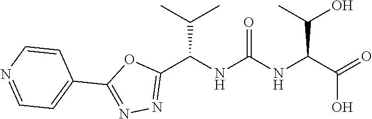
C1(C2=NN=C(C(NC(NC(C(=O)O)C(O)C)=O)C(C)C)O2)=CC=NC=C1
